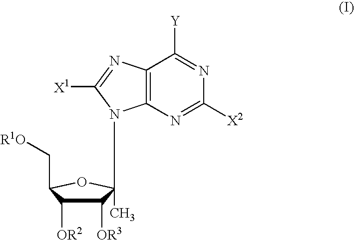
C1([OR3])C([OR2])C(C[R1O])OC1(C)N1C2=C(N=C1[X1])C([Y])=NC([X2])=N2
